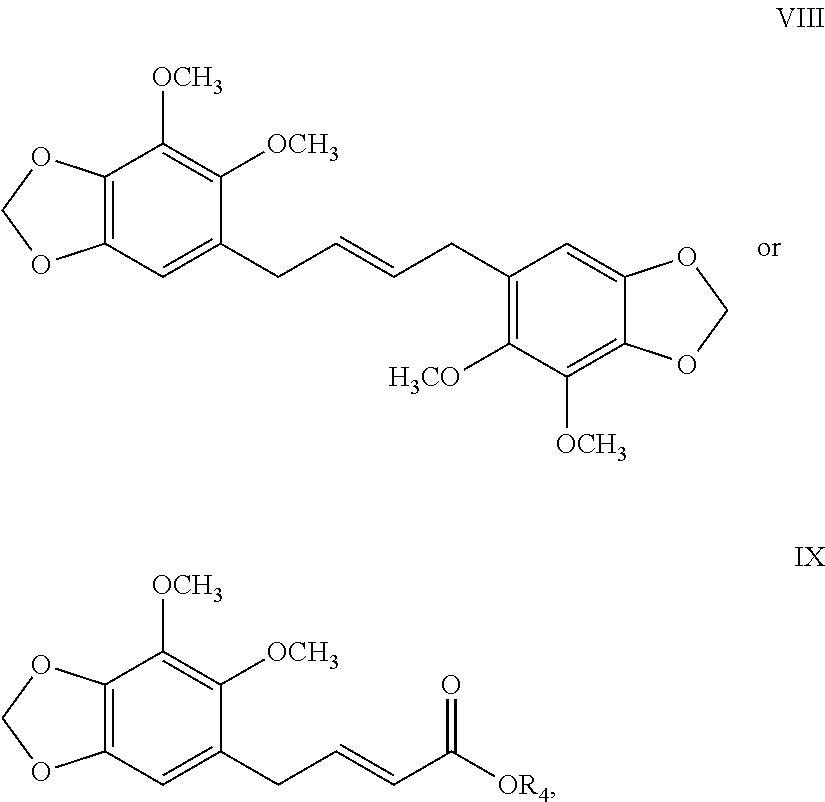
C1(CC=CCC2=C([H3CO])C([OCH3])=C3C(=C2)OCO3)=CC2=C(C([OCH3])=C1[OCH3])OCO2.C1(CC=CC([OR4])=O)=CC2=C(C([OCH3])=C1[OCH3])OCO2
